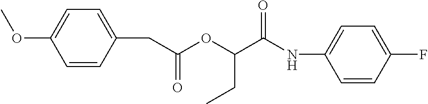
C(C(OC(C(NC1=CC=C(F)C=C1)=O)CC)=O)C1=CC=C(OC)C=C1
